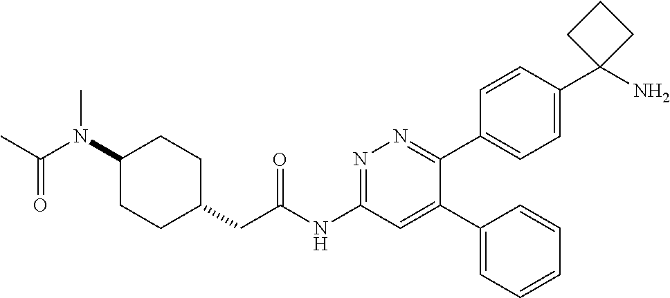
C1(N(C(=O)C)C)CCC(CC(NC2=NN=C(C3=CC=C(C4(N)CCC4)C=C3)C(C3=CC=CC=C3)=C2)=O)CC1
